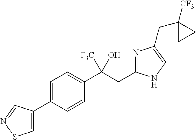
C1=C(C2=CSN=C2)C=CC(C(CC2=NC(CC3([CF3])CC3)=CN2)(O)[F3C])=C1
